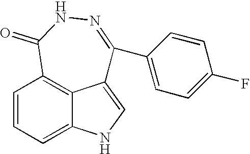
C1=CC=C2C3=C1C(=O)NN=C(C1=CC=C(F)C=C1)C3=CN2
